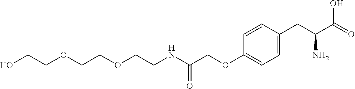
OCCOCCOCCNC(COC1=CC=C(CC(C(=O)O)N)C=C1)=O
